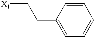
C([X1])CC1=CC=CC=C1
